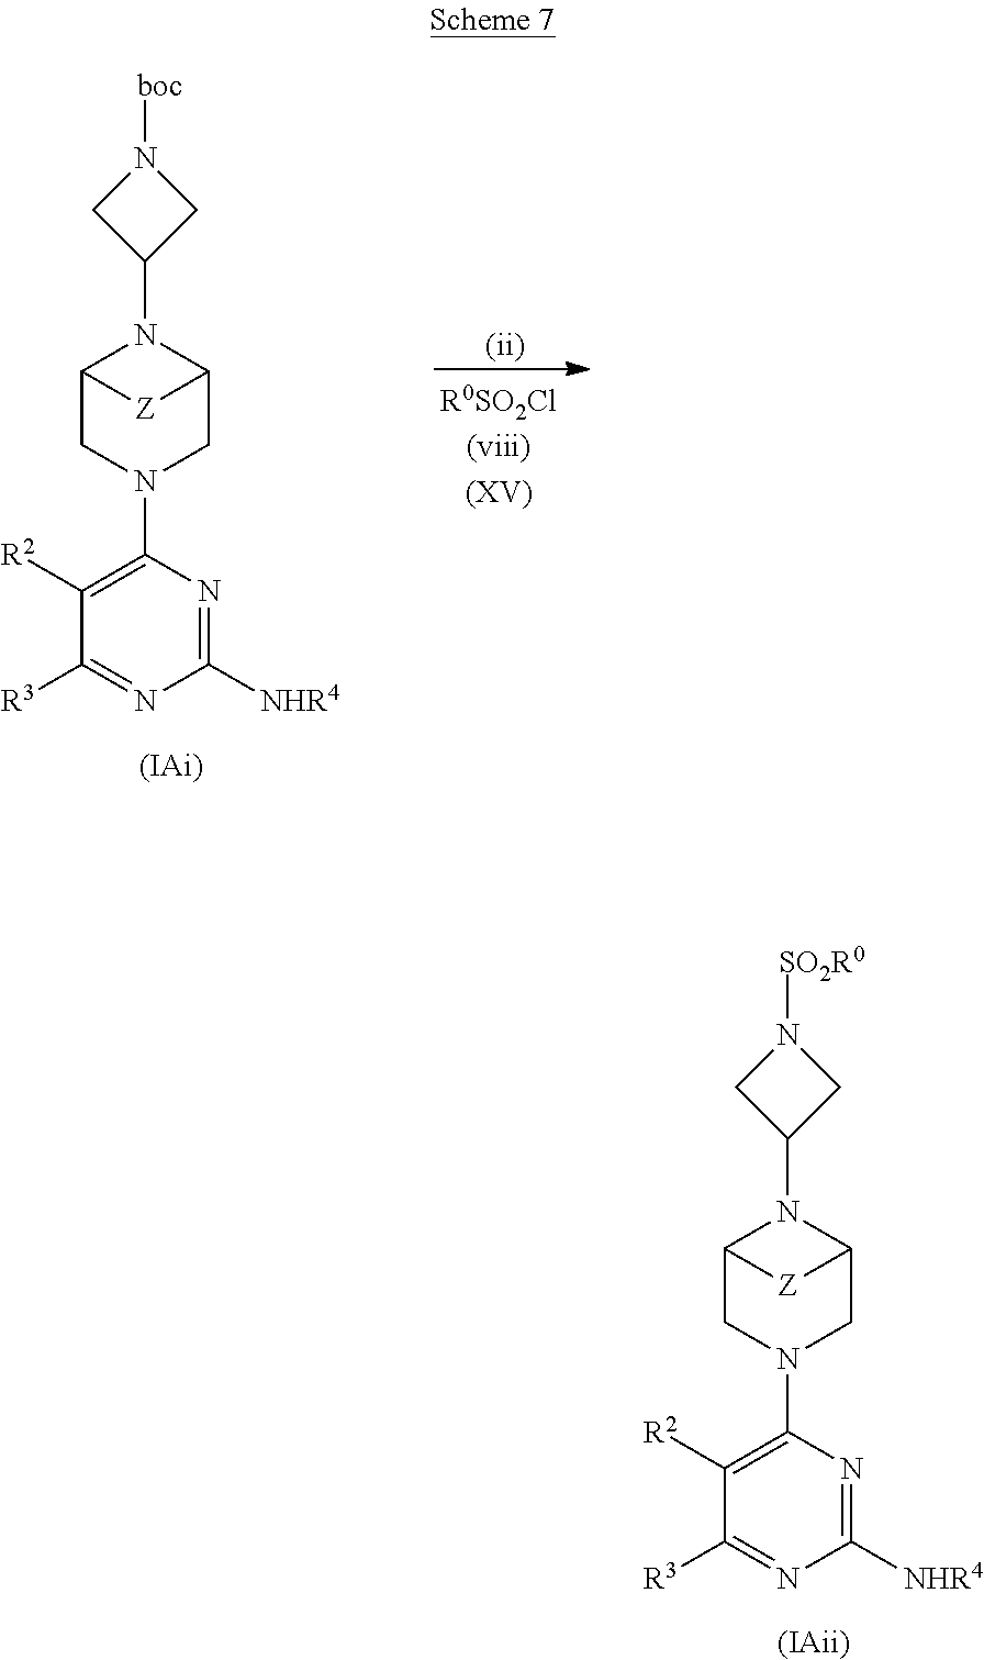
C12CN(C3=C([R2])C([R3])=NC([NHR4])=N3)CC(N1C1CN([SO2R0])C1)[Z]2.[(IAii)].[(ii)].C12CN(C3=C([R2])C([R3])=NC([NHR4])=N3)CC(N1C1CN([boc])C1)[Z]2.[(IAi)]
